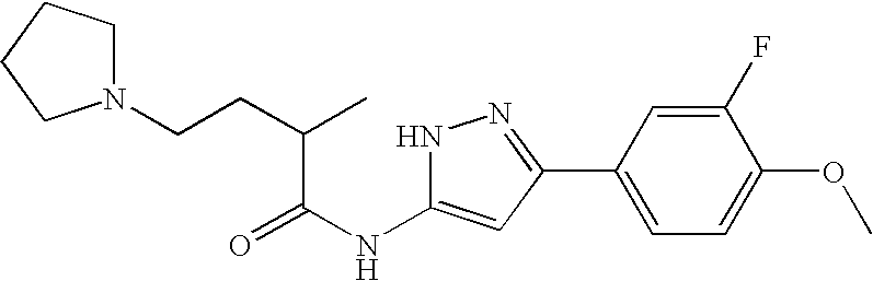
C1(C2=NNC(NC(=O)C(CCN3CCCC3)C)=C2)=CC=C(OC)C(F)=C1
